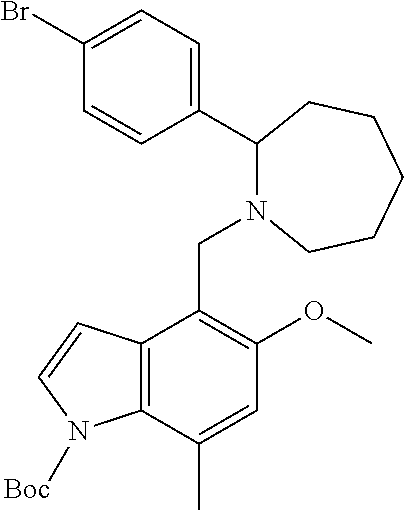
C1(Br)=CC=C(C2N(CC3=C(OC)C=C(C)C4=C3C=CN4[Boc])CCCCC2)C=C1
